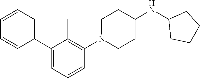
C1=CC=C(C2=CC=CC(N3CCC(NC4CCCC4)CC3)=C2C)C=C1
